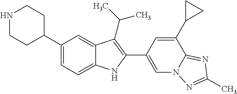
N1CCC(C2=CC=C3C(=C2)C(C(C)C)=C(C2=CN4C(=NC(C)=N4)C(C4CC4)=C2)N3)CC1
